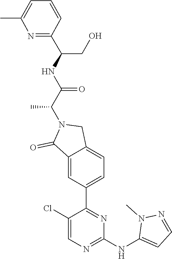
C1(NC2=CC=NN2C)=NC=C(Cl)C(C2=CC=C3C(=C2)C(=O)N(C(C(=O)NC(C2=NC(C)=CC=C2)CO)C)C3)=N1
